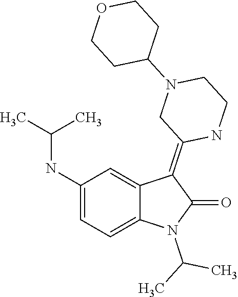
CC(N1C(=O)C(=C2CN(C3CCOCC3)CCN2)C2=CC(NC(C)C)=CC=C12)C
